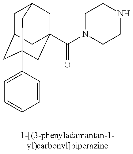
C1C2CC3(C4=CC=CC=C4)CC(C(N4CCNCC4)=O)(CC1C3)C2
